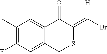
C1(C)=C(F)C=C2C(=C1)C(=O)C(=C(Br)[H])SC2
